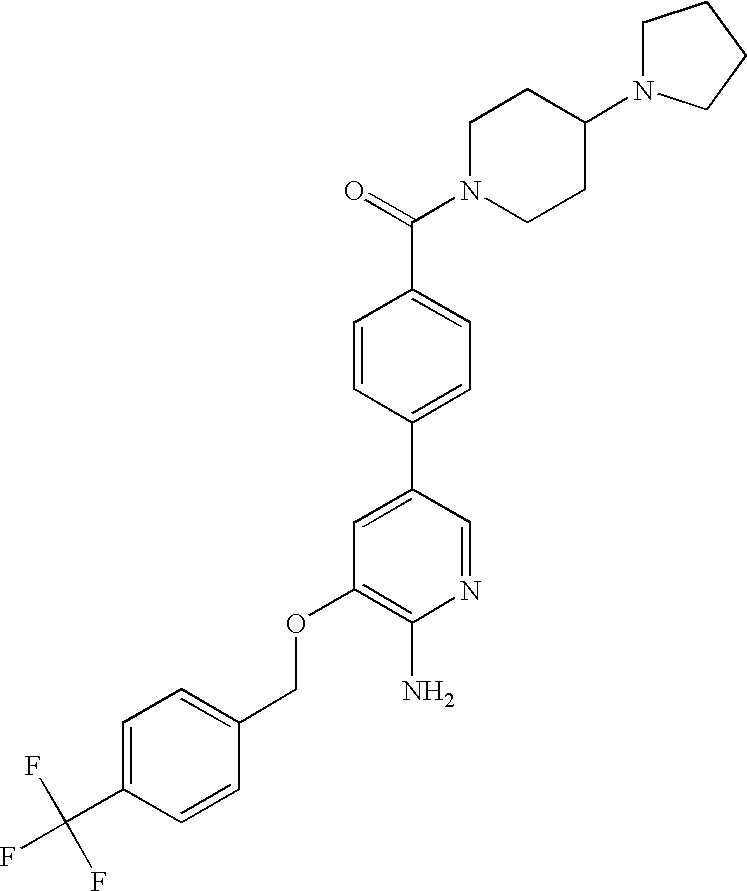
C(OC1=C(N)N=CC(C2=CC=C(C(=O)N3CCC(N4CCCC4)CC3)C=C2)=C1)C1=CC=C(C(F)(F)F)C=C1
